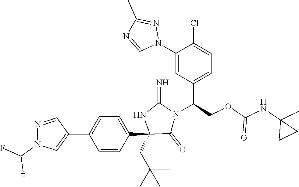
C1(C2=CC=C(C3(CC(C)(C)C)C(=O)N(C(COC(NC4(C)CC4)=O)C4=CC=C(Cl)C(N5N=C(C)N=C5)=C4)C(=N)N3)C=C2)=CN(C(F)F)N=C1
